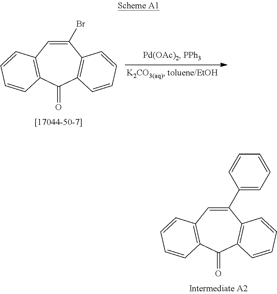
O=C1C2=C(C(Br)=CC3=C1C=CC=C3)C=CC=C2.O=C1C2=C(C(C3=CC=CC=C3)=CC3=C1C=CC=C3)C=CC=C2
